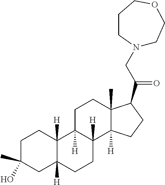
C1C(O)(C)CC2([H])C([H])(C1)C1([H])C([H])(CC2)C2([H])C(C)(CC1)C(C(CN1CCOCCC1)=O)CC2
